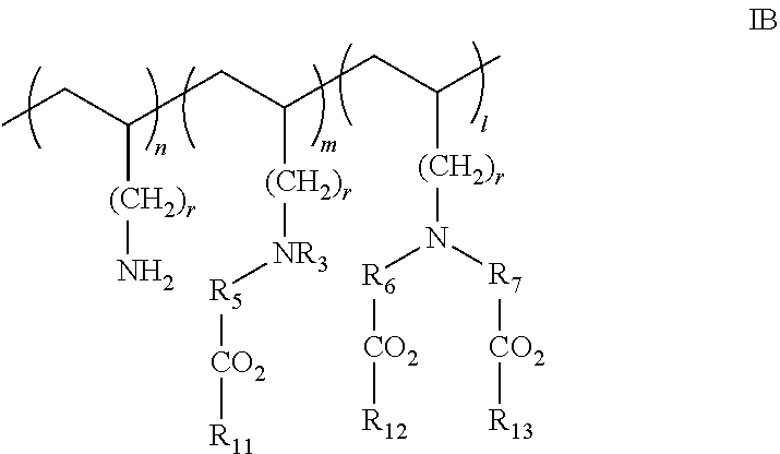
CCC([(CH2)r]N)CC([(CH2)r][NR3][R5][CO2][R11])CC(C)[(CH2)r]N([R7][CO2][R13])[R6][CO2][R12]
